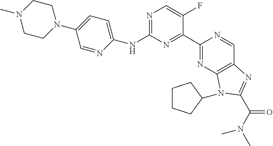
C1(NC2=CC=C(N3CCN(C)CC3)C=N2)=NC=C(F)C(C2=NC3=C(C=N2)N=C(C(N(C)C)=O)N3C2CCCC2)=N1
